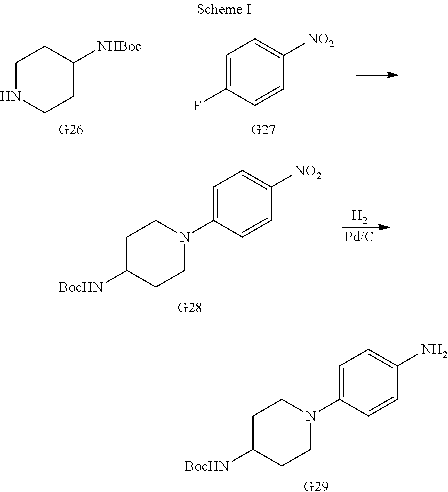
[G29].C1C([BocHN])CCN(C2=CC=C(N)C=C2)C1.C1NCCC([NHBoc])C1.[G26].C1=C(F)C=CC([NO2])=C1.[G27].[H2].[Pd/C].[G28].C1C([BocHN])CCN(C2=CC=C([NO2])C=C2)C1
